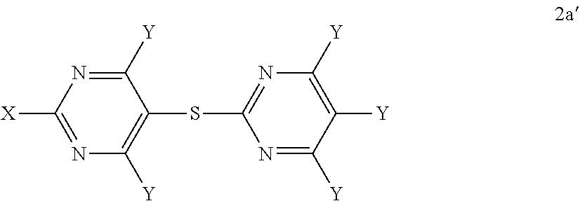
N1=C([Y])C(SC2=NC([Y])=C([Y])C([Y])=N2)=C([Y])N=C1[X]
